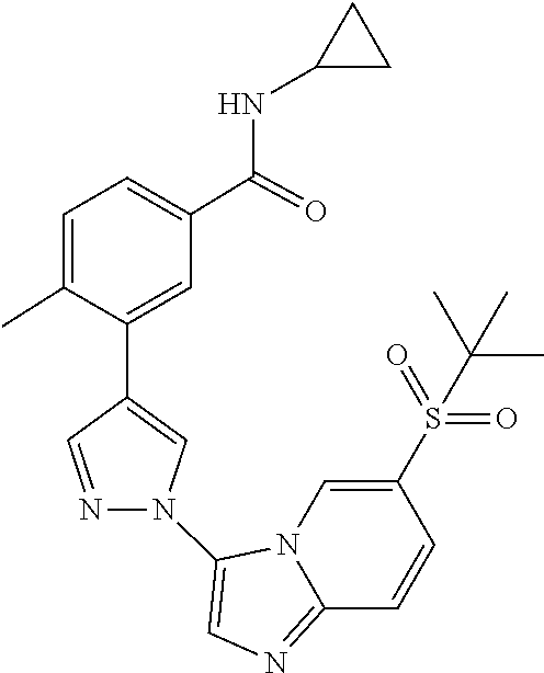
N12C(=NC=C1N1C=C(C3=CC(C(NC4CC4)=O)=CC=C3C)C=N1)C=CC(S(=O)(=O)C(C)(C)C)=C2
